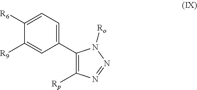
C1(C2=CC=C([R6])C([R9])=C2)=C([Rp])N=NN1[Ro]
